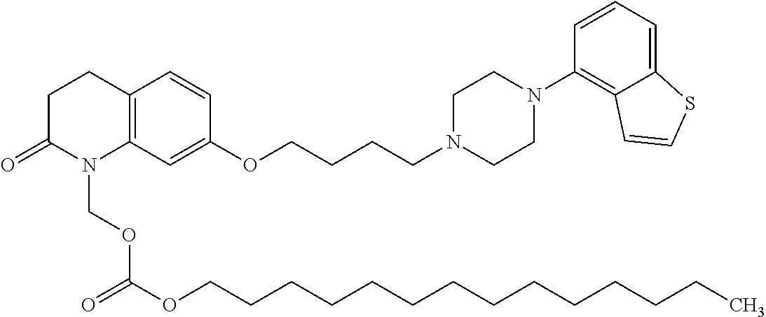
C1C(=O)N(COC(OCCCCCCCCCCCCCC)=O)C2=C(C1)C=CC(OCCCCN1CCN(C3=C4C(=CC=C3)SC=C4)CC1)=C2
